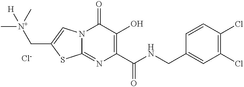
C12=NC(C(NCC3=CC(Cl)=C(Cl)C=C3)=O)=C(O)C(=O)N1C=C(C[N+](C)(C)[H])S2.[Cl-]
